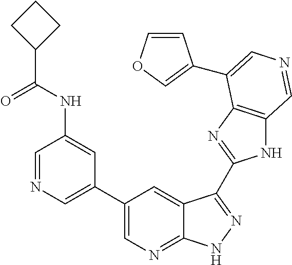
C1=NC=C(C2=CN=C3C(=C2)C(C2=NC4=C(N2)C=NC=C4C2=COC=C2)=NN3)C=C1NC(C1CCC1)=O
